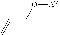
O([A25])CC=C
